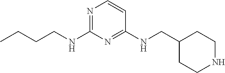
N1=C(NCCCC)N=C(NCC2CCNCC2)C=C1
